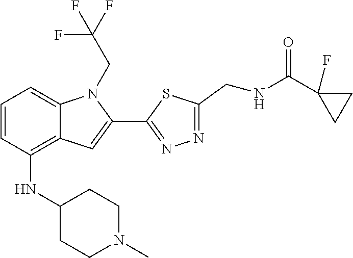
N1=C(C2=CC3=C(NC4CCN(C)CC4)C=CC=C3N2CC(F)(F)F)SC(CNC(C2(F)CC2)=O)=N1
